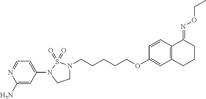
C1(N)=CC(N2CCN(CCCCCOC3=CC4=C(C=C3)C(=NOCC)CCC4)S2(=O)=O)=CC=N1
